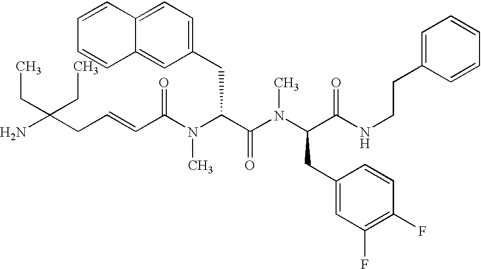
NC(CC=CC(N(C(C(N(C(CC1=CC(F)=C(F)C=C1)C(NCCC1=CC=CC=C1)=O)C)=O)CC1=CC=C2C(=C1)C=CC=C2)C)=O)(CC)CC
